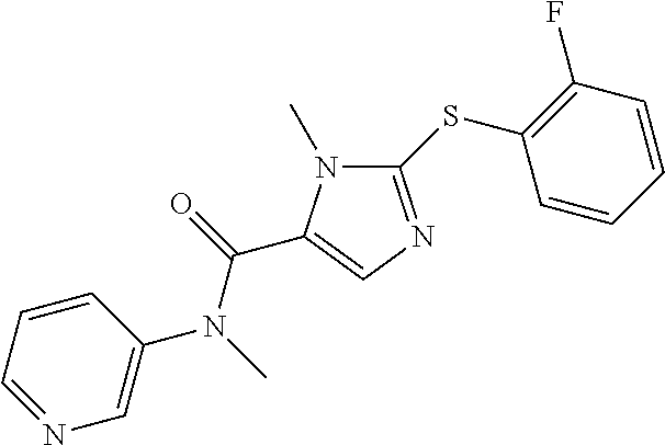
C1(SC2=C(F)C=CC=C2)=NC=C(C(=O)N(C)C2=CN=CC=C2)N1C
